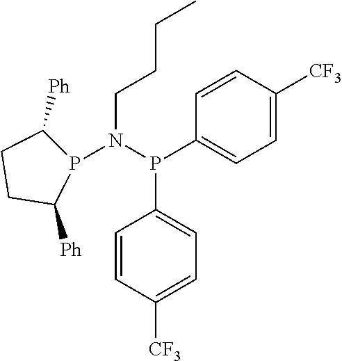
CCCCN(P(C1=CC=C([CF3])C=C1)C1=CC=C([CF3])C=C1)P1C([Ph])CCC1[Ph]
